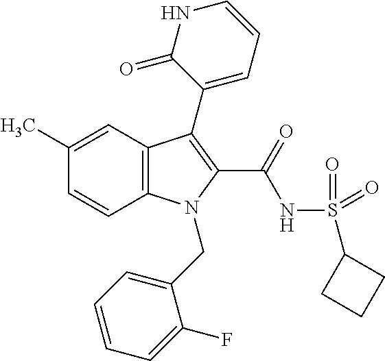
C1(C)=CC2=C(C=C1)N(CC1=CC=CC=C1F)C(C(NS(C1CCC1)(=O)=O)=O)=C2C1=CC=CNC1=O
